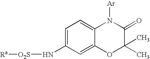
C1=C(N[O2S][Ra])C=C2C(=C1)N([Ar])C(=O)C(C)(C)O2
